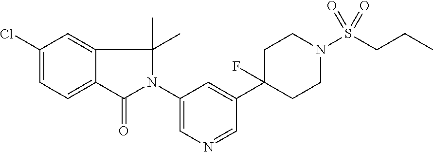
C1(N2C(=O)C3=CC=C(Cl)C=C3C2(C)C)=CN=CC(C2(F)CCN(S(CCC)(=O)=O)CC2)=C1
